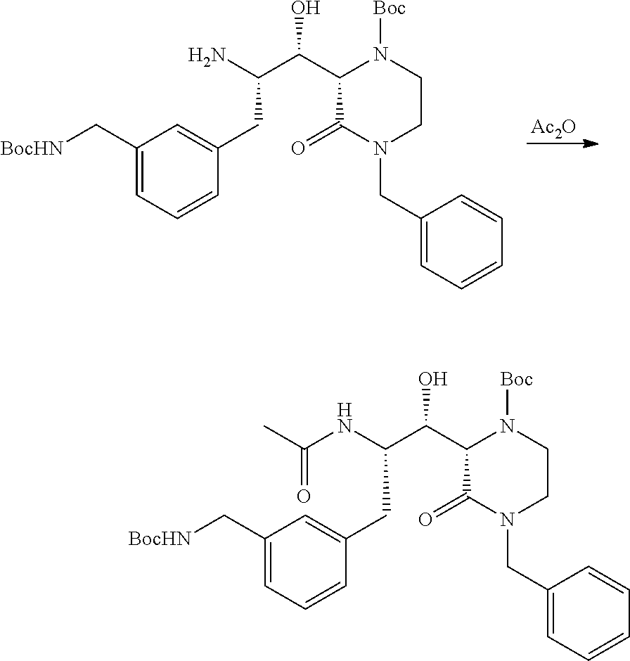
[Ac2O].C1=CC=C(C[BocHN])C=C1CC(C(C1C(=O)N(CC2=CC=CC=C2)CCN1[Boc])O)N.C1=CC=C(C[BocHN])C=C1CC(C(C1C(=O)N(CC2=CC=CC=C2)CCN1[Boc])O)NC(C)=O
